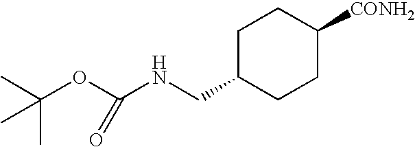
C1C(CNC(OC(C)(C)C)=O)CCC([CONH2])C1
